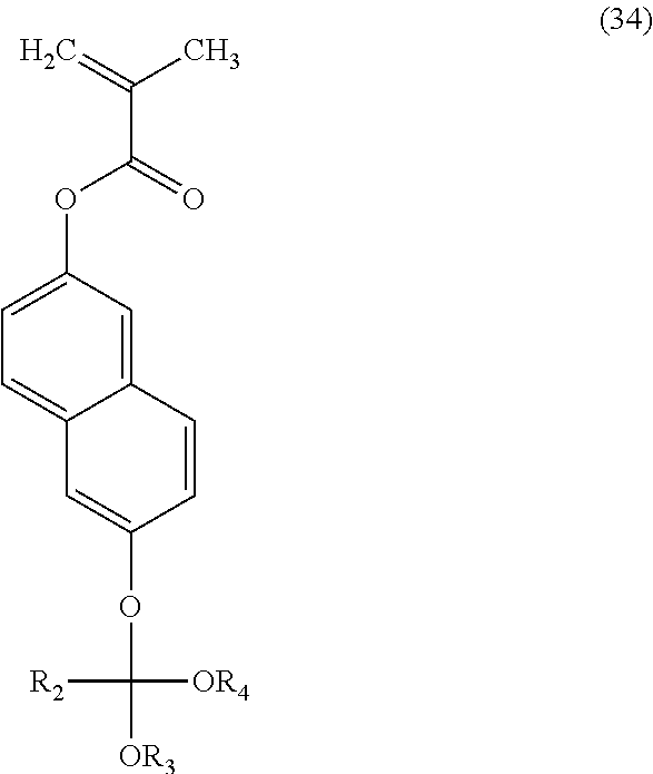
C=C(C(OC1=CC=C2C(=C1)C=CC(OC([R2])([OR4])[OR3])=C2)=O)C
